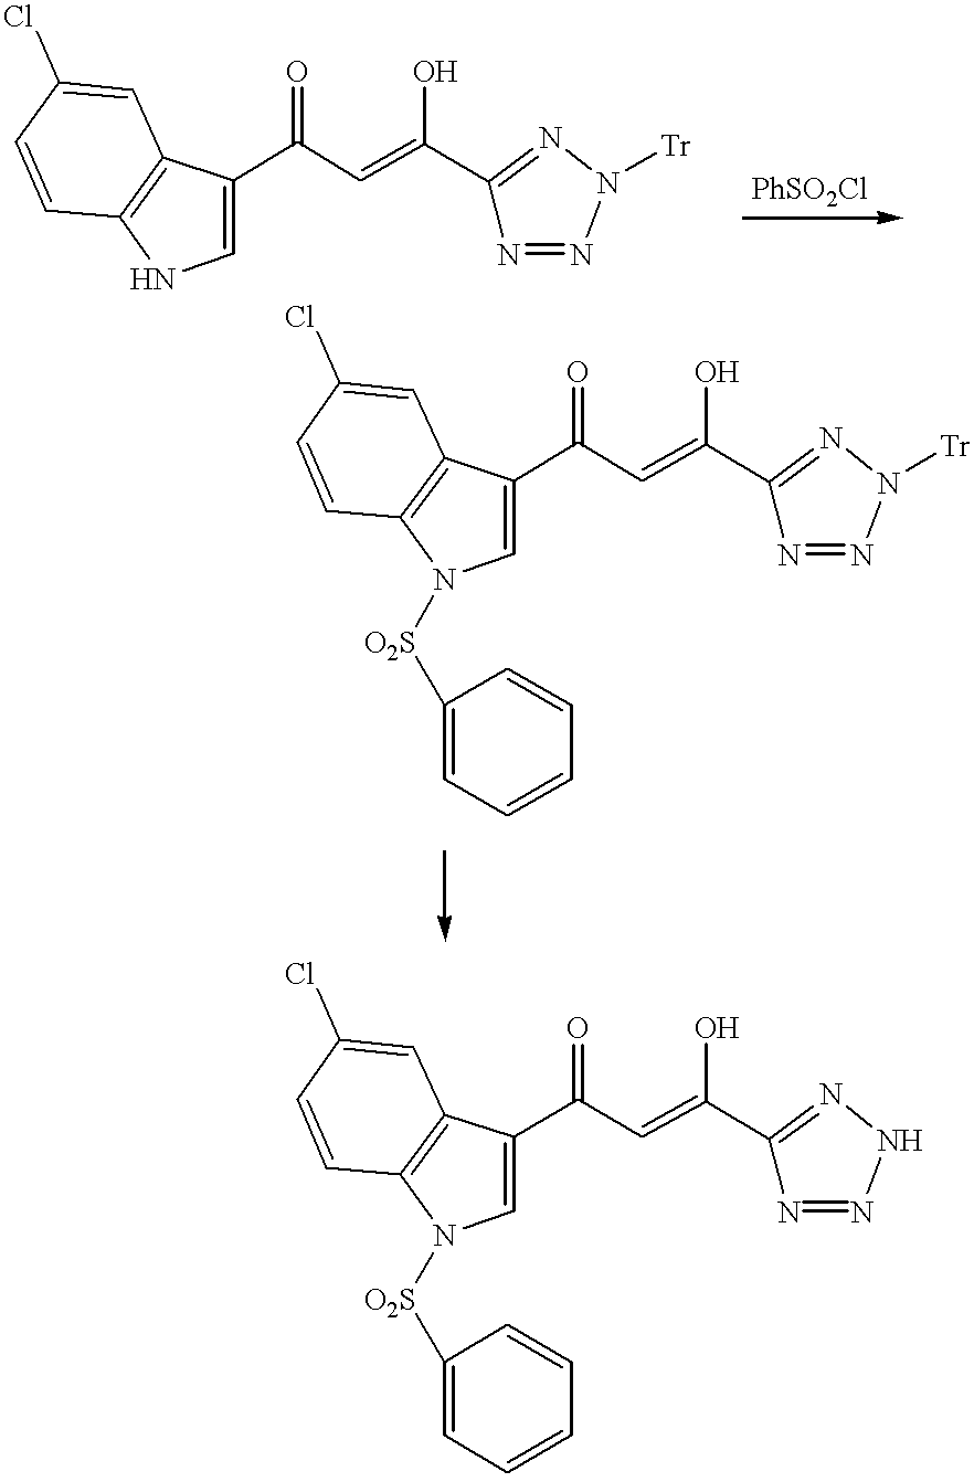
C1=C(C(C=C(C2=NN([Tr])N=N2)O)=O)C2=C(N1)C=CC(Cl)=C2.C1=C(C(C=C(C2=NN([Tr])N=N2)O)=O)C2=C(N1[O2S]C1=CC=CC=C1)C=CC(Cl)=C2.C1=C(C(C=C(C2=NNN=N2)O)=O)C2=C(N1[O2S]C1=CC=CC=C1)C=CC(Cl)=C2
